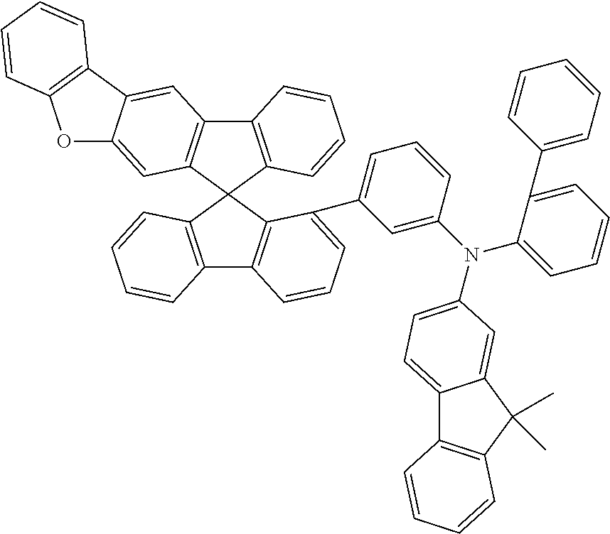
C12=C(C3(C4=C1C=C1C(=C4)OC4=C1C=CC=C4)C1=C(C4=C3C(C3=CC=CC(N(C5=CC=CC=C5C5=CC=CC=C5)C5=CC=C6C7=C(C(C)(C)C6=C5)C=CC=C7)=C3)=CC=C4)C=CC=C1)C=CC=C2
